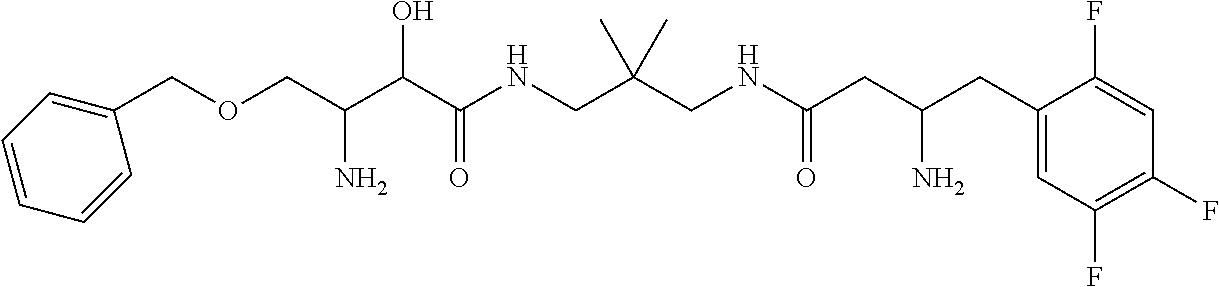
C(C(C(C(NCC(CNC(CC(CC1=CC(F)=C(F)C=C1F)N)=O)(C)C)=O)O)N)OCC1=CC=CC=C1
